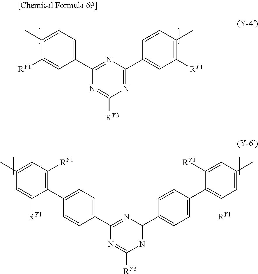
C1(C2=CC=C(C)C([RY1])=C2)=NC(C2=CC([RY1])=C(C)C=C2)=NC([RY3])=N1.C1(C2=CC=C(C3=C([RY1])C=C(C)C=C3[RY1])C=C2)=NC(C2=CC=C(C3=C([RY1])C=C(C)C=C3[RY1])C=C2)=NC([RY3])=N1
